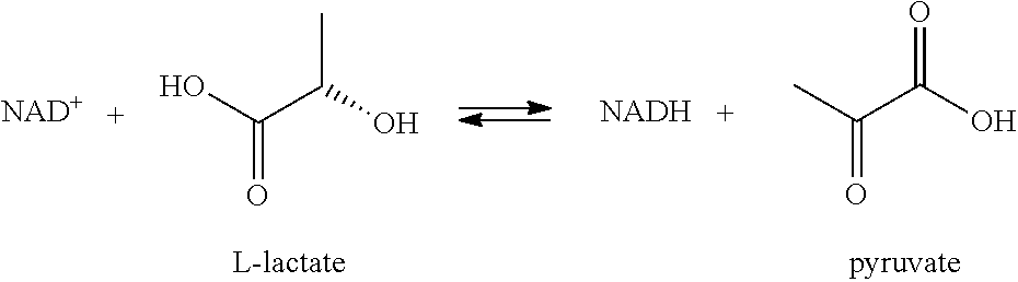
CC(O)C(O)=O.[NAD+].[NADH].O=C(O)C(C)=O
